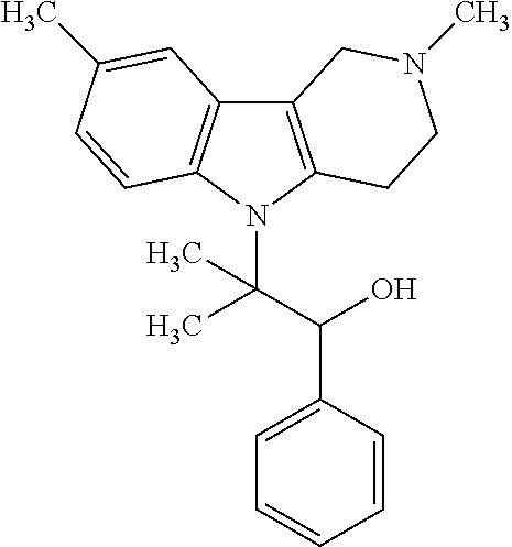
C12=C(N(C(C(C3=CC=CC=C3)O)(C)C)C3=C1C=C(C)C=C3)CCN(C)C2
